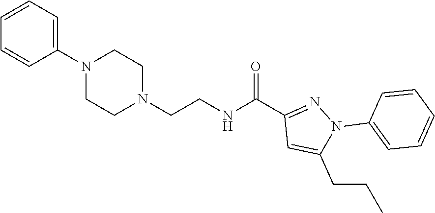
C1=CC=C(N2CCN(CCNC(C3=NN(C4=CC=CC=C4)C(CCC)=C3)=O)CC2)C=C1
